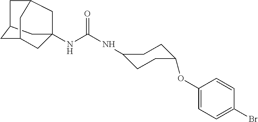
N(C(NC1CCC(OC2=CC=C(Br)C=C2)CC1)=O)C12CC3CC(C1)CC(C3)C2
